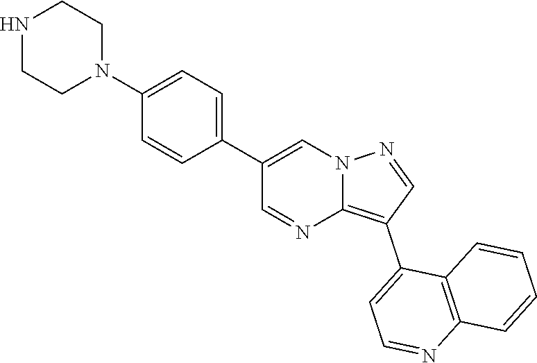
N1CCN(C2=CC=C(C3=CN4C(=C(C5=CC=NC6=C5C=CC=C6)C=N4)N=C3)C=C2)CC1
